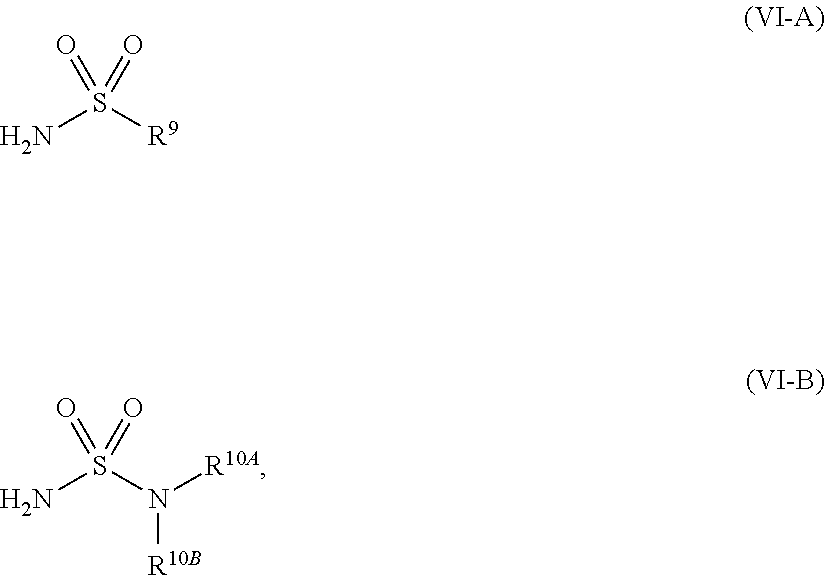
NS([R9])(=O)=O.NS(N([R10A])[R10B])(=O)=O
